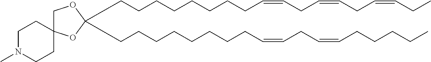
C(CCCCCCCC=CCC=CCCCCC)C1(CCCCCCCCC=CCC=CCC=CCC)OCC2(O1)CCN(C)CC2
